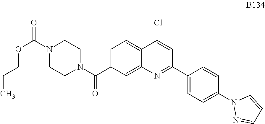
C1=C(C(N2CCN(C(=O)OCCC)CC2)=O)C=C2C(=C1)C(Cl)=CC(C1=CC=C(N3N=CC=C3)C=C1)=N2
